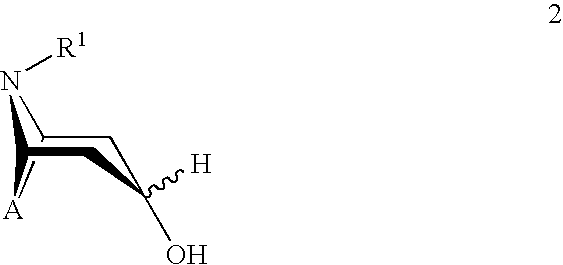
C12CC([H])(O)CC([A]1)N2[R1]
